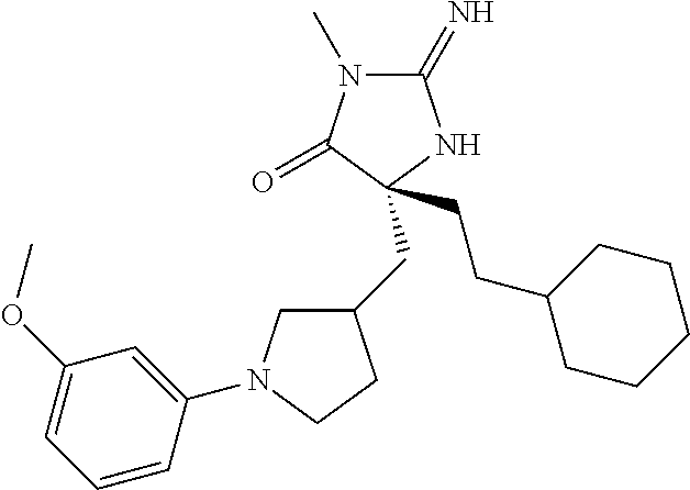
C1(=N)N(C)C(=O)C(CC2CN(C3=CC(OC)=CC=C3)CC2)(CCC2CCCCC2)N1
